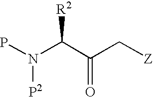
N([P2])(C(C(=O)C[Z])[R2])P
